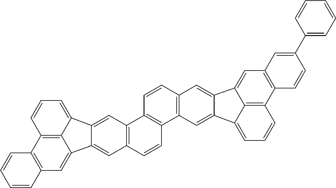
C12=C(C=C3C4=C1C=CC=C4C1=CC4=C(C=CC5=C4C=CC4=C5C=C5C(=C4)C4=CC6=C(C7=C4C5=CC=C7)C=CC(C4=CC=CC=C4)=C6)C=C31)C=CC=C2
